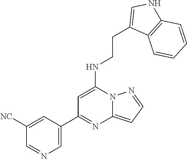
C1=C(C2=NC3=CC=NN3C(NCCC3=CNC4=C3C=CC=C4)=C2)C=C([NC])C=N1
